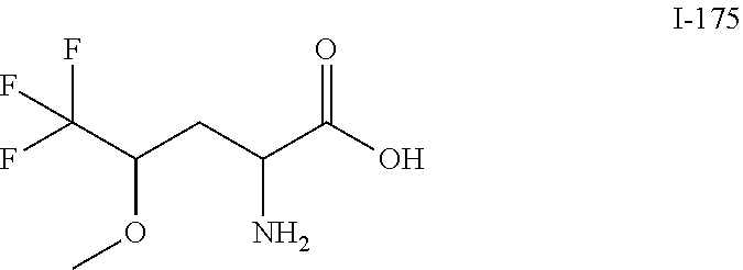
C(C(CC(C(O)=O)N)OC)(F)(F)F
